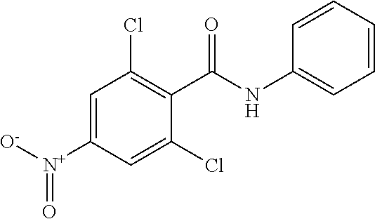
[N+](C1=CC(Cl)=C(C(NC2=CC=CC=C2)=O)C(Cl)=C1)([O-])=O
